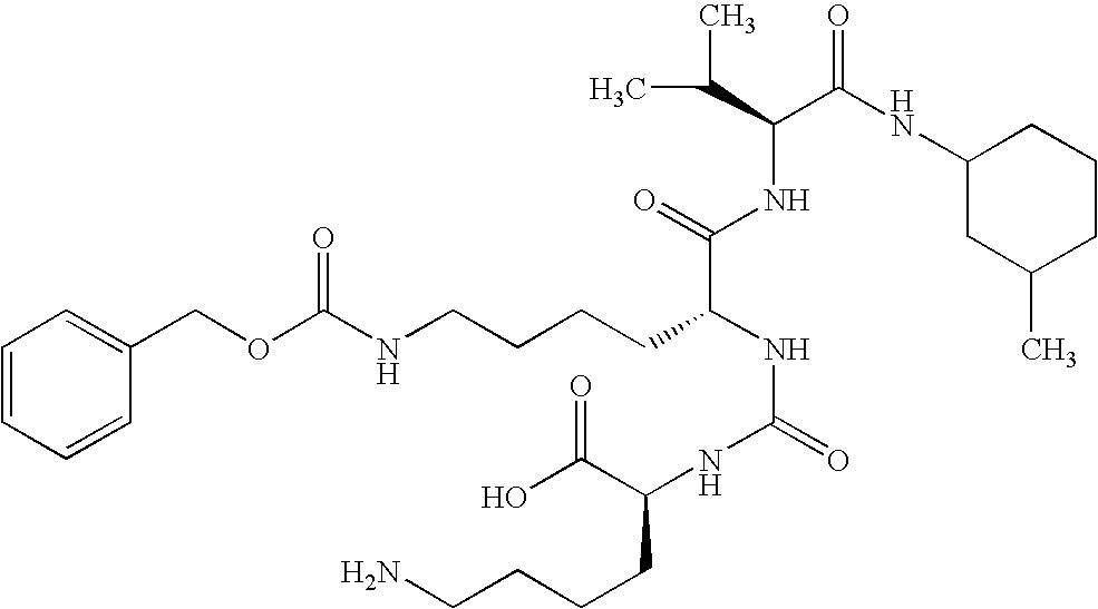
C1=CC=CC(COC(NCCCCC(NC(=O)NC(C(O)=O)CCCCN)C(NC(C(C)C)C(NC2CC(C)CCC2)=O)=O)=O)=C1
